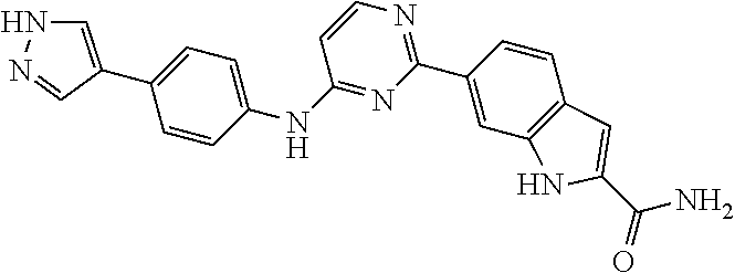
C1=C(C2=CC=C(NC3=NC(C4=CC5=C(C=C4)C=C(C(=O)N)N5)=NC=C3)C=C2)C=NN1
